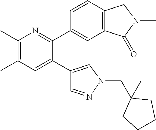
C1(C)=C(C)C=C(C2=CN(CC3(C)CCCC3)N=C2)C(C2=CC3=C(C=C2)CN(C)C3=O)=N1
